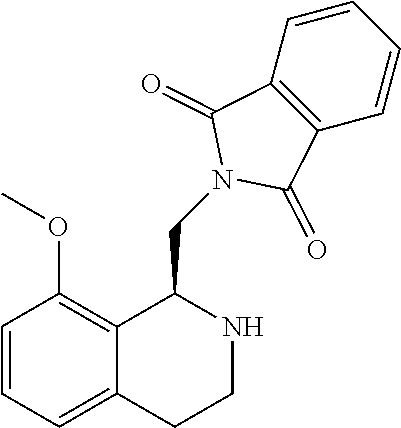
C1=CC=C2C(=C1OC)C(CN1C(=O)C3=C(C1=O)C=CC=C3)NCC2
